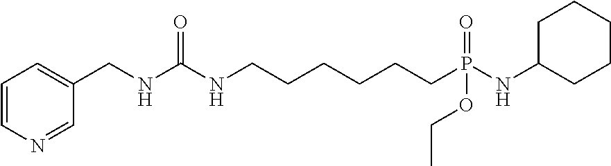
C(NC(NCCCCCCP(NC1CCCCC1)(=O)OCC)=O)C1=CC=CN=C1
